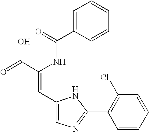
C1=C(C(=O)NC(C(=O)O)=CC2=CN=C(C3=C(Cl)C=CC=C3)N2)C=CC=C1
